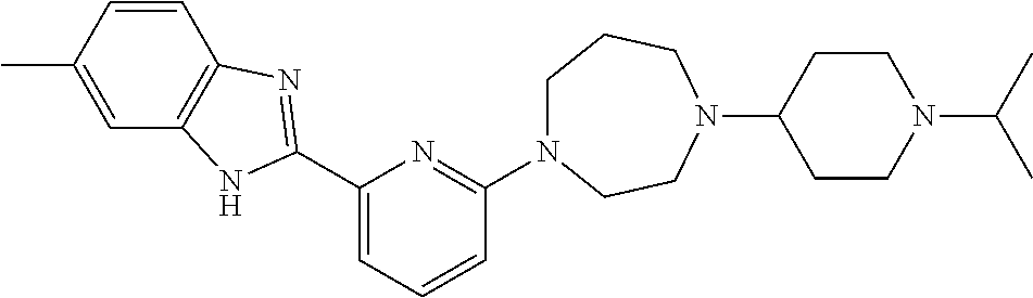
C1(C2=NC3=C(C=C(C)C=C3)N2)=CC=CC(N2CCCN(C3CCN(C(C)C)CC3)CC2)=N1
